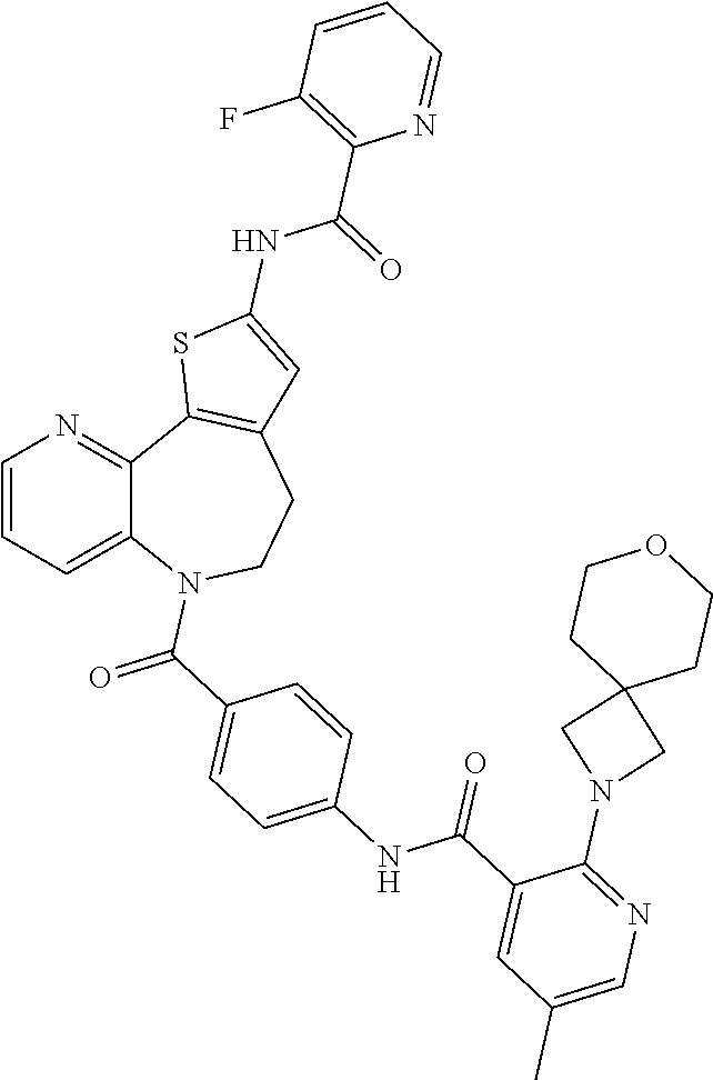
C12=CC=CN=C1C1=C(CCN2C(C2=CC=C(NC(C3=CC(C)=CN=C3N3CC4(C3)CCOCC4)=O)C=C2)=O)C=C(NC(C2=C(F)C=CC=N2)=O)S1
